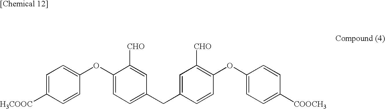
C1=C([H3COOC])C=CC(OC2=CC=C(CC3=CC([CHO])=C(OC4=CC=C([COOCH3])C=C4)C=C3)C=C2[CHO])=C1
